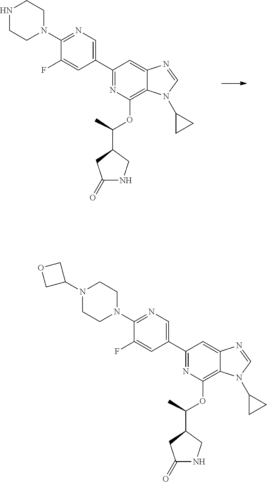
C1(C2=CN=C(N3CCNCC3)C(F)=C2)=NC(OC(C2CNC(=O)C2)C)=C2C(=C1)N=CN2C1CC1.C1(C2=CN=C(N3CCN(C4COC4)CC3)C(F)=C2)=NC(OC(C2CNC(=O)C2)C)=C2C(=C1)N=CN2C1CC1
